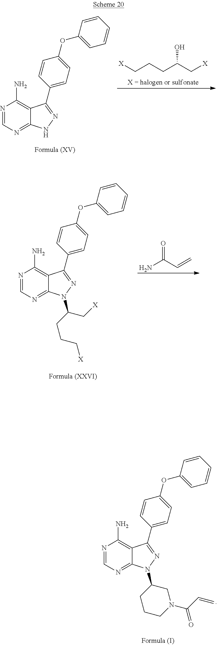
N1=CN=C2C(=C1N)C(C1=CC=C(OC3=CC=CC=C3)C=C1)=NN2C1CCCN(C(C=C)=O)C1.N1=CN=C2C(=C1N)C(C1=CC=C(OC3=CC=CC=C3)C=C1)=NN2.[X]CCCC(C[X])O.N1=CN=C2C(=C1N)C(C1=CC=C(OC3=CC=CC=C3)C=C1)=NN2C(CCC[X])C[X].NC(C=C)=O
